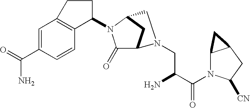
C1=C(C(=O)N)C=CC2=C1CCC2N1C(=O)C2CC1CN2CC(C(N1C2C(CC1[CN])C2)=O)N
